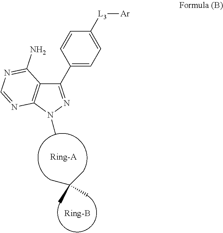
CC(C)(C)C.C1(C2=NN(C)C3=C2C(N)=NC=N3)=CC=C([L3][Ar])C=C1
